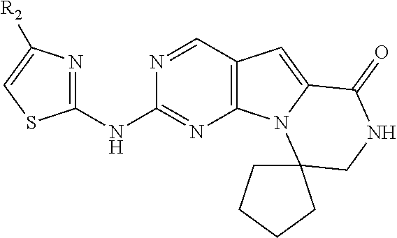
N1=CC2=C(N=C1NC1=NC([R2])=CS1)N1C(=C2)C(=O)NCC12CCCC2
